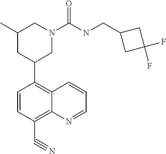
C1(C)CC(C2=C3C(=C(C#N)C=C2)N=CC=C3)CN(C(NCC2CC(F)(F)C2)=O)C1
